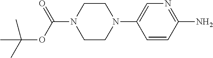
C1=C(N2CCN(C(OC(C)(C)C)=O)CC2)C=CC(N)=N1
